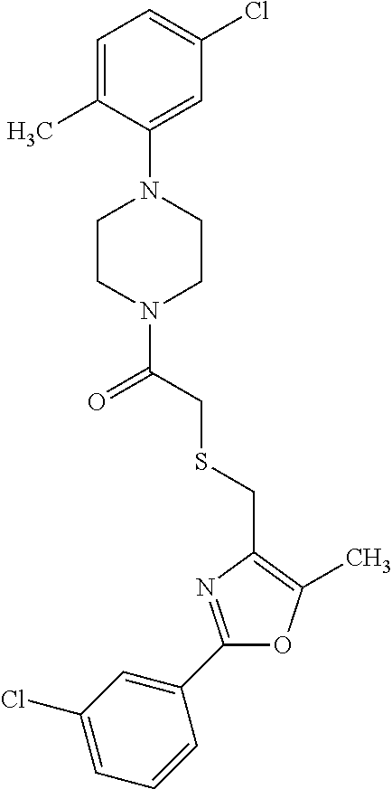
C1=C(Cl)C=C(C2=NC(CSCC(=O)N3CCN(C4=CC(Cl)=CC=C4C)CC3)=C(C)O2)C=C1
